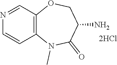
N1=CC2=C(C=C1)N(C)C(=O)C(N)CO2.[2HCl]
